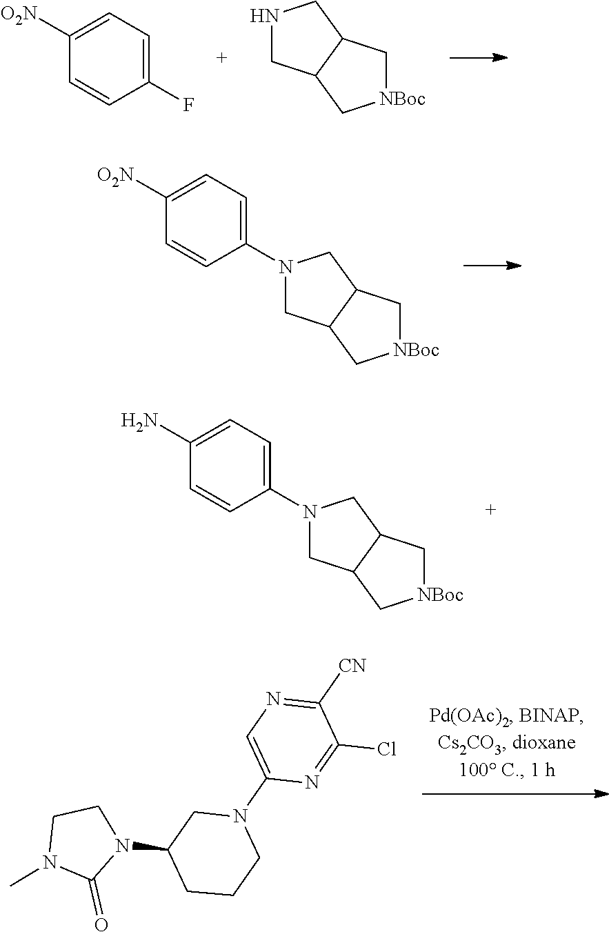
FC1=CC=C([O2N])C=C1.N1CC2C(C1)C[NBoc]C2.[O2N]C1=CC=C(N2CC3C(C2)C[NBoc]C3)C=C1.NC1=CC=C(N2CC3C(C2)C[NBoc]C3)C=C1.C1N(C)C(=O)N(C2CN(C3=CN=C([CN])C(Cl)=N3)CCC2)C1
